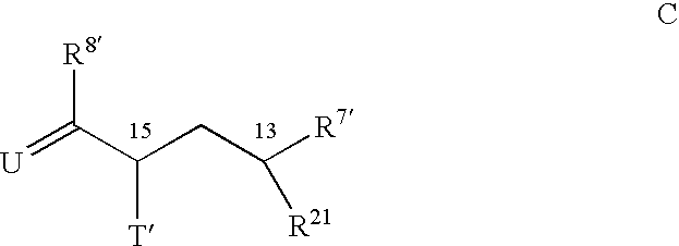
[U]=C(C(CC([R7])[R21])[T])[R8]
